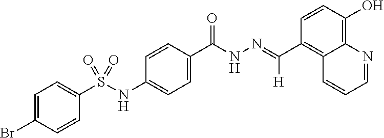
C12=C(O)C=CC(C(=NNC(C3=CC=C(NS(C4=CC=C(Br)C=C4)(=O)=O)C=C3)=O)[H])=C1C=CC=N2
